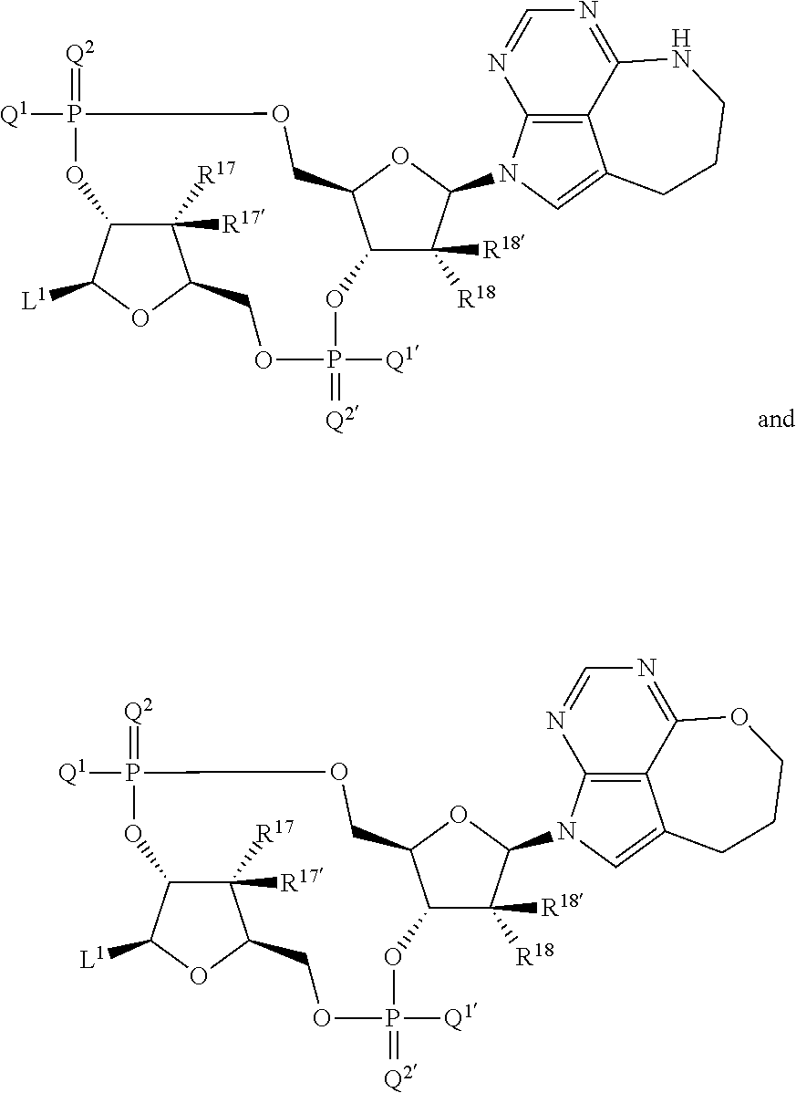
[L1]C1OC2C([R17])([R17])C1OP(=[Q2])([Q1])OCC1C(C([R18])([R18])C(N3C=C4C5=C3N=CN=C5OCCC4)O1)OP([Q1])(=[Q2])OC2.[L1]C1OC2C([R17])([R17])C1OP(=[Q2])([Q1])OCC1C(C([R18])([R18])C(N3C=C4C5=C3N=CN=C5NCCC4)O1)OP([Q1])(=[Q2])OC2
